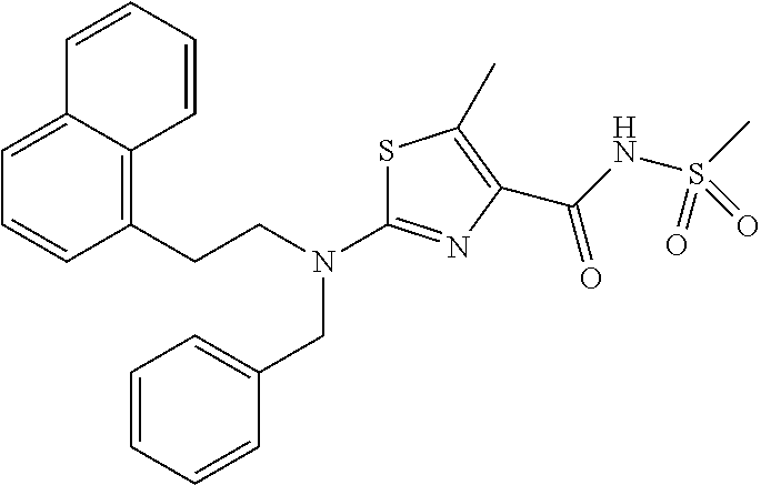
C(N(C1=NC(C(=O)NS(C)(=O)=O)=C(C)S1)CC1=CC=CC=C1)CC1=C2C(=CC=C1)C=CC=C2
